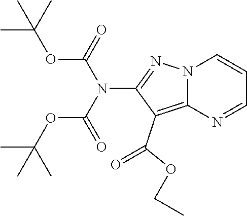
N12C(=C(C(=O)OCC)C(N(C(=O)OC(C)(C)C)C(=O)OC(C)(C)C)=N1)N=CC=C2
